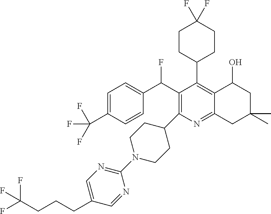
C1(N2CCC(C3=C(C(C4=CC=C(C(F)(F)F)C=C4)F)C(C4CCC(F)(F)CC4)=C4C(=N3)CC(C)(C)CC4O)CC2)=NC=C(CCCC(F)(F)F)C=N1
